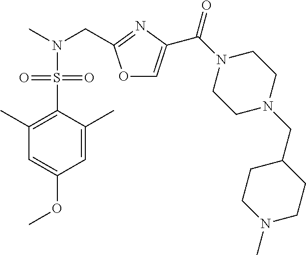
O1C=C(C(N2CCN(CC3CCN(C)CC3)CC2)=O)N=C1CN(C)S(C1=C(C)C=C(OC)C=C1C)(=O)=O
